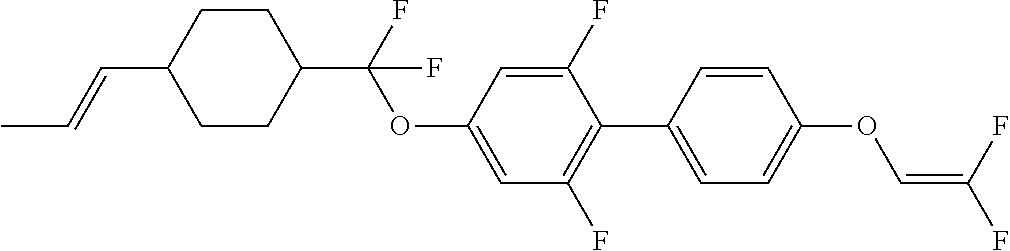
C1CC(C(F)(OC2=CC(F)=C(C3=CC=C(OC=C(F)F)C=C3)C(F)=C2)F)CCC1C=CC
